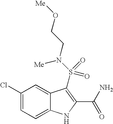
C1(Cl)=CC=C2C(=C1)C(S(N(CCO[Me])[Me])(=O)=O)=C(C(N)=O)N2
